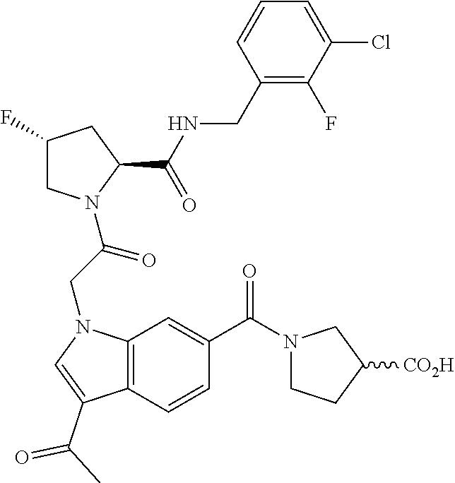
N(C(C1CC(F)CN1C(CN1C2=C(C(C(C)=O)=C1)C=CC(C(=O)N1CCC([CO2H])C1)=C2)=O)=O)CC1=C(F)C(Cl)=CC=C1
